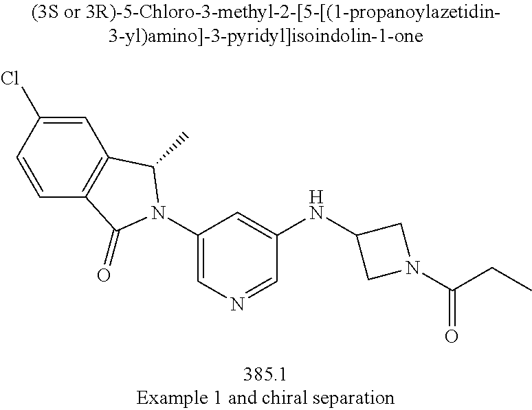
C1=C(Cl)C=CC2=C1C(C)N(C1=CN=CC(NC3CN(C(CC)=O)C3)=C1)C2=O
